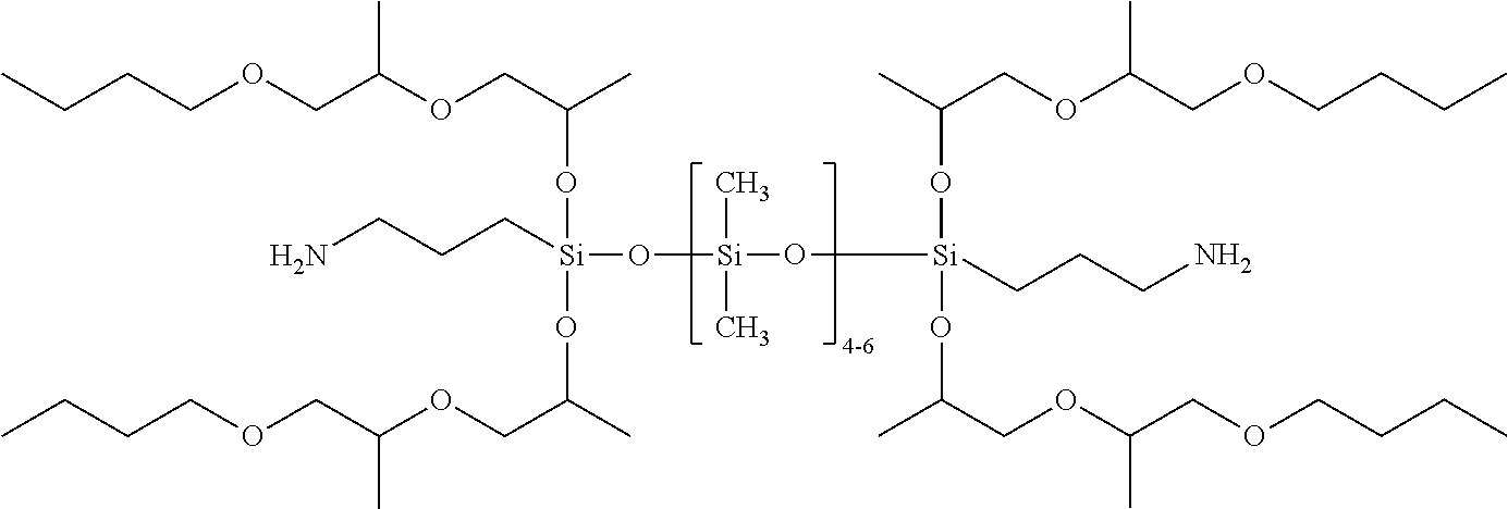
[Si](O[Si](OC(COC(COCCCC)C)C)(CCCN)OC(C)COC(C)COCCCC)(C)(O[Si](CCCN)(OC(C)COC(COCCCC)C)OC(C)COC(COCCCC)C)C
